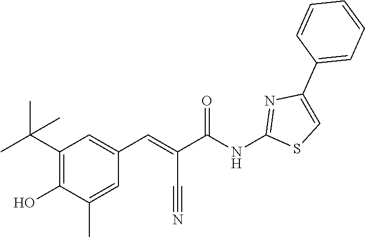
C1(C(C)(C)C)=C(O)C(C)=CC(C=C(C#N)C(NC2=NC(C3=CC=CC=C3)=CS2)=O)=C1
